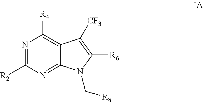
N1=C([R2])N=C2C(=C1[R4])C([CF3])=C([R6])N2C[R8]
